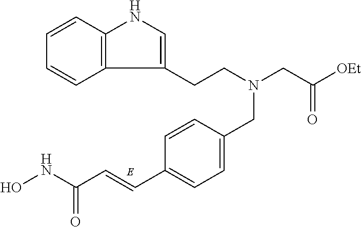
C1=CC2=C(C=C1)C(CCN(CC([OEt])=O)CC1=CC=C(C=CC(NO)=O)C=C1)=CN2
